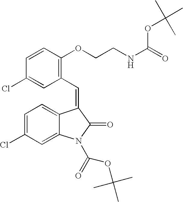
C1=C(Cl)C=C2C(=C1)C(=CC1=C(OCCNC(=O)OC(C)(C)C)C=CC(Cl)=C1)C(=O)N2C(=O)OC(C)(C)C
